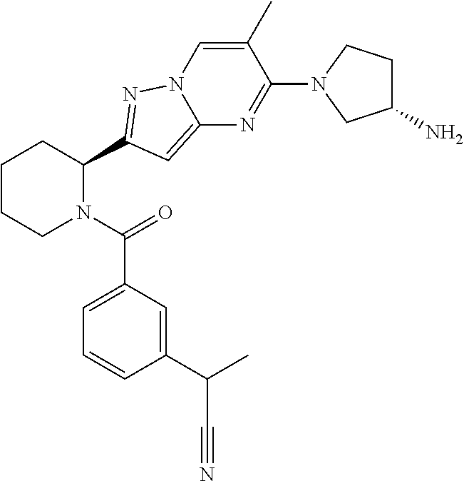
C1CCN(C(=O)C2=CC=CC(C(C#N)C)=C2)C(C2=NN3C(=C2)N=C(N2CC(N)CC2)C(C)=C3)C1
